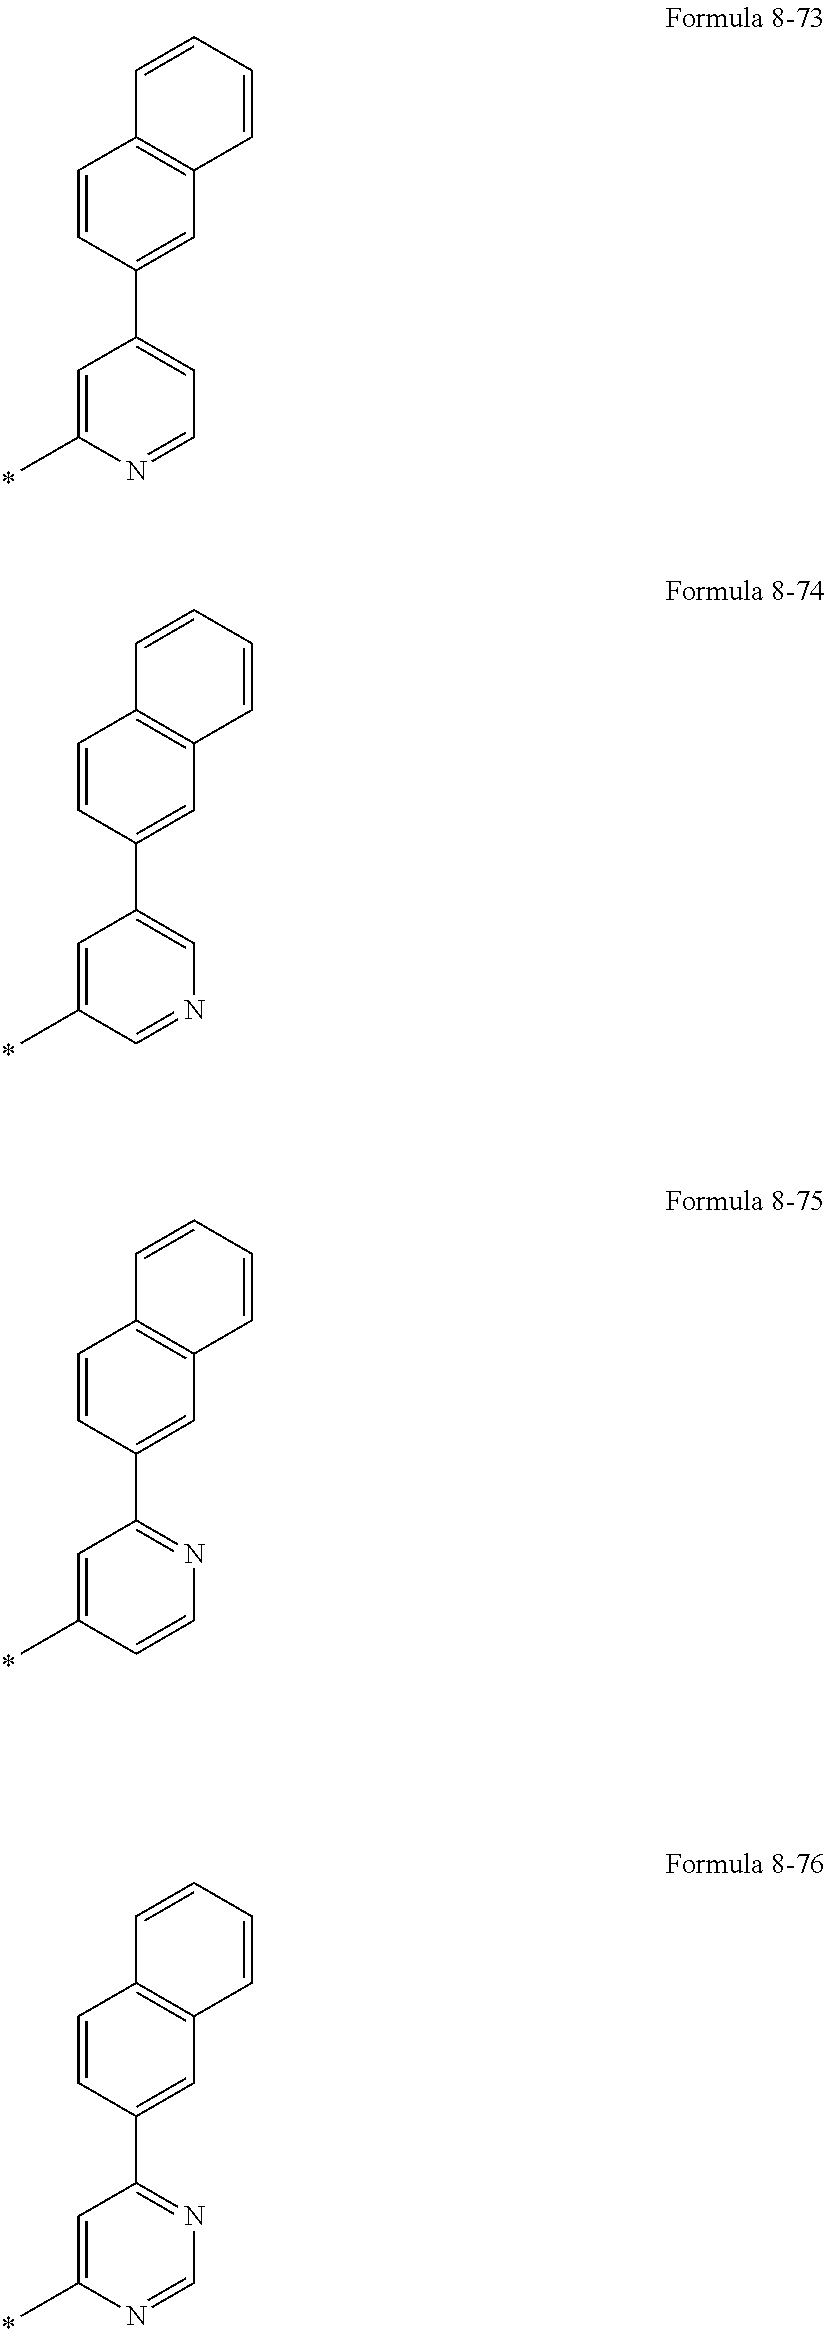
C1=C(C)N=CC=C1C1=CC2=C(C=C1)C=CC=C2.C1=C(C)C=NC=C1C1=CC2=C(C=C1)C=CC=C2.C1=C(C)C=CN=C1C1=CC2=C(C=C1)C=CC=C2.C1=C(C)N=CN=C1C1=CC2=C(C=C1)C=CC=C2
